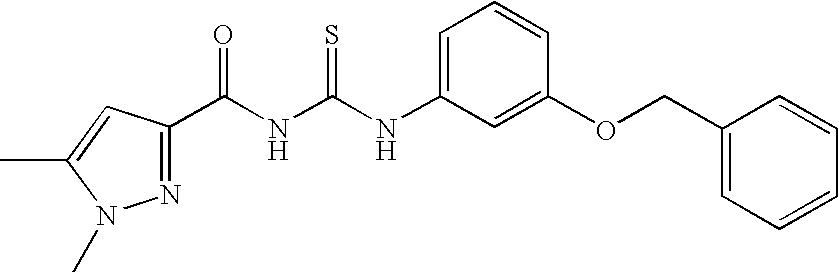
C(NC(NC1=CC=CC(OCC2=CC=CC=C2)=C1)=S)(=O)C1=NN(C)C(C)=C1
